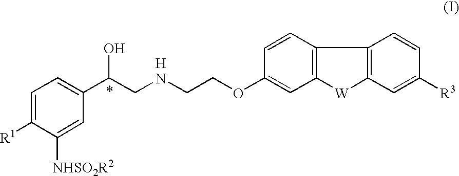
C1=C([R1])C([NHSO2R2])=CC(C(CNCCOC2=CC3=C(C=C2)C2=C([W]3)C=C([R3])C=C2)O)=C1.[H]
